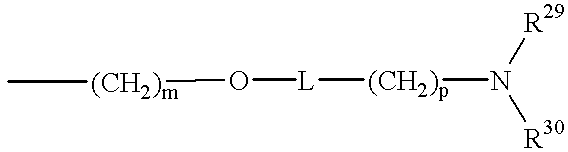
C[(CH2)m]O[L][(CH2)p]N([R29])[R30]
